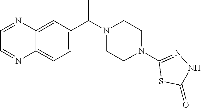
C1(N2CCN(C(C3=CC=C4C(=C3)N=CC=N4)C)CC2)=NNC(=O)S1
